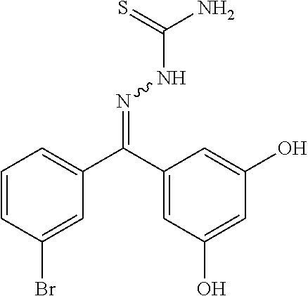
C1=CC(Br)=CC(C(C2=CC(O)=CC(O)=C2)=NNC(N)=S)=C1
